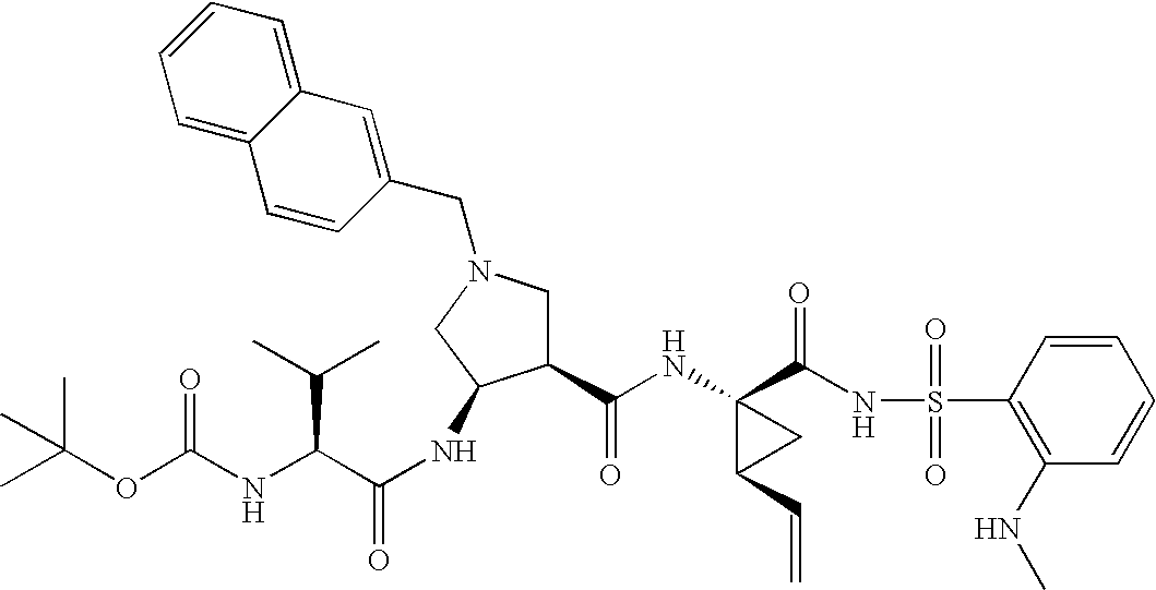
N(C1(C(NS(C2=C(NC)C=CC=C2)(=O)=O)=O)C(C=C)C1)C(C1CN(CC2=CC3=CC=CC=C3C=C2)CC1NC(=O)C(NC(OC(C)(C)C)=O)C(C)C)=O
